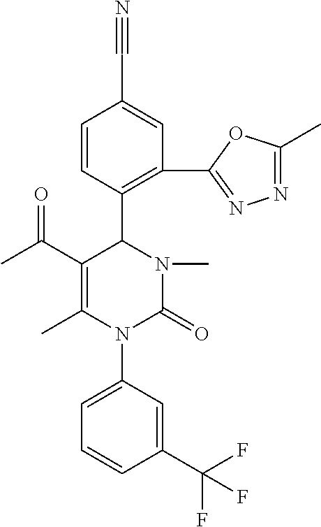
N#CC1=CC(C2=NN=C(C)O2)=C(C2N(C)C(=O)N(C3=CC=CC(C(F)(F)F)=C3)C(C)=C2C(C)=O)C=C1
